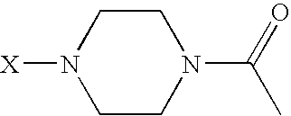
C1CN(C(=O)C)CCN1[X]
